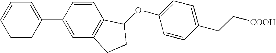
O(C1=CC=C(CC[COOH])C=C1)C1C2=C(C=C(C3=CC=CC=C3)C=C2)CC1
